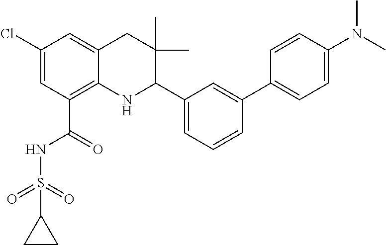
C1(Cl)=CC(C(NS(=O)(=O)C2CC2)=O)=C2C(=C1)CC(C)(C)C(C1=CC=CC(C3=CC=C(N(C)C)C=C3)=C1)N2
